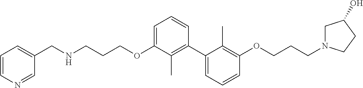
C1=C(OCCCNCC2=CC=CN=C2)C(C)=C(C2=CC=CC(OCCCN3CC(O)CC3)=C2C)C=C1
